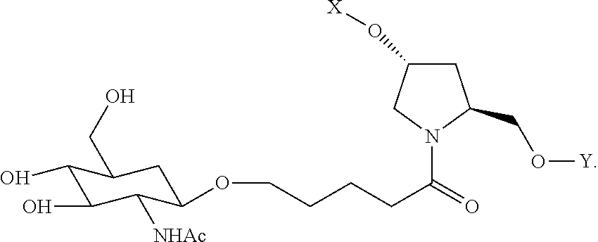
C1(O)C(O)C([NHAc])C(OCCCCC(=O)N2CC(O[X])CC2CO[Y])CC1CO
